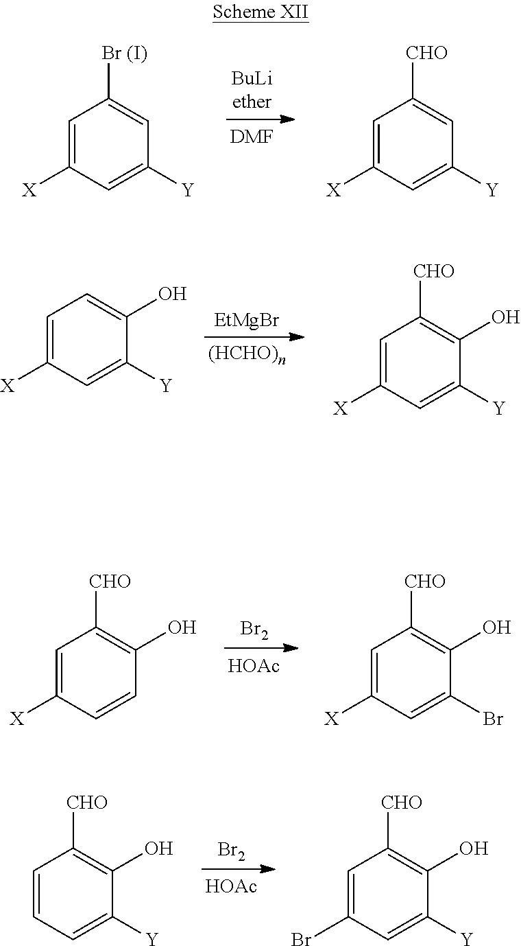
C1=C([X])C=C([Y])C=C1[Br (I)].[DMF].C1=C([X])C=C([Y])C=C1[CHO].C1=C([X])C=C([Y])C(O)=C1.[(HCHO)n].C1=C([X])C=C([Y])C(O)=C1[CHO].[EtMgBr].C1=C([X])C=CC(O)=C1[CHO].[HOAc].C1=C([X])C=C(Br)C(O)=C1[CHO].[Br2].C1=CC=C([Y])C(O)=C1[CHO].[HOAc].C1=C(Br)C=C([Y])C(O)=C1[CHO].[Br2]
